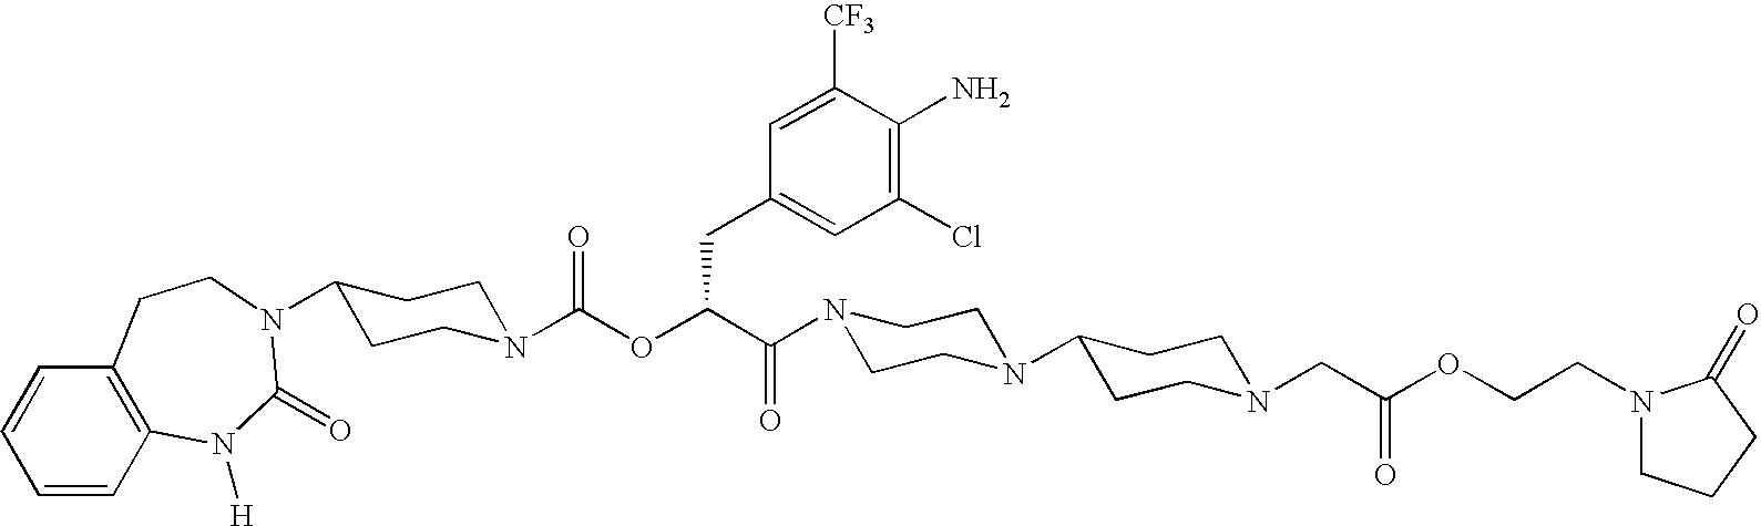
N1(C(C(OC(N2CCC(N3C(=O)N([H])C4=C(C=CC=C4)CC3)CC2)=O)CC2=CC(Cl)=C(N)C([CF3])=C2)=O)CCN(C2CCN(CC(OCCN3CCCC3=O)=O)CC2)CC1
